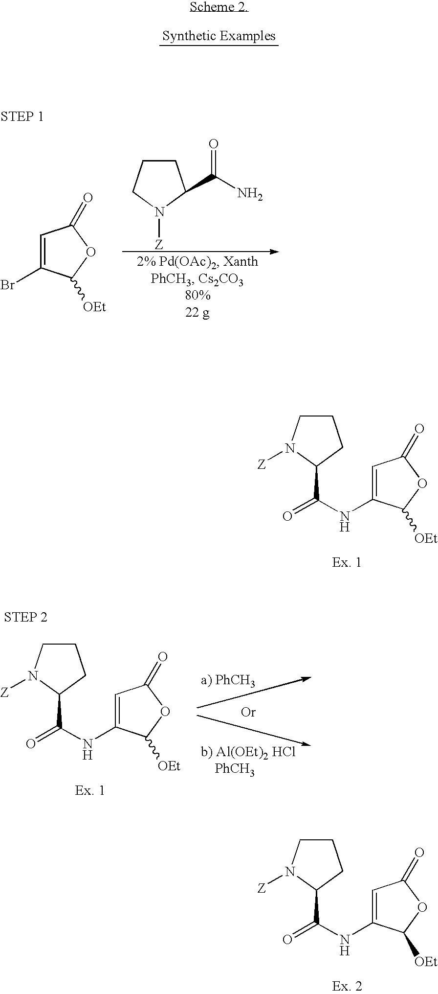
C1CN([Z])C(C(NC2=CC(=O)OC2[OEt])=O)C1.C1CN([Z])C(C(NC2=CC(=O)OC2[OEt])=O)C1.C1CCN([Z])C1C(N)=O.C1=C(Br)C([OEt])OC1=O.C1CN([Z])C(C(NC2=CC(=O)OC2[OEt])=O)C1
